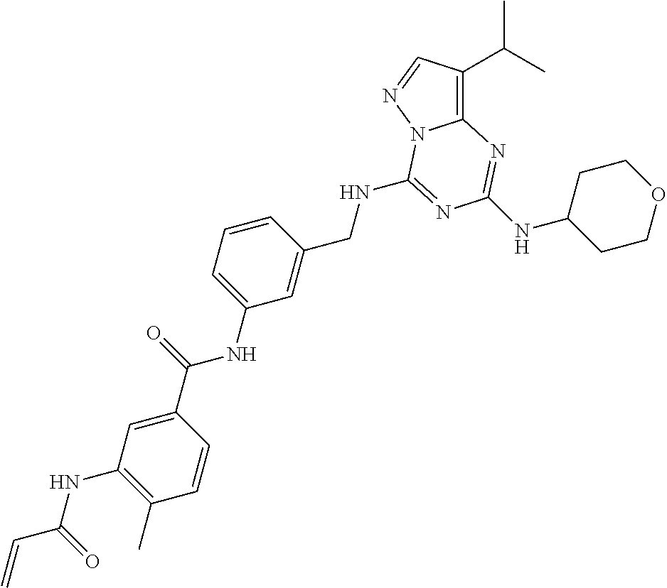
C12=C(C(C)C)C=NN1C(NCC1=CC(NC(=O)C3=CC(NC(=O)C=C)=C(C)C=C3)=CC=C1)=NC(NC1CCOCC1)=N2
